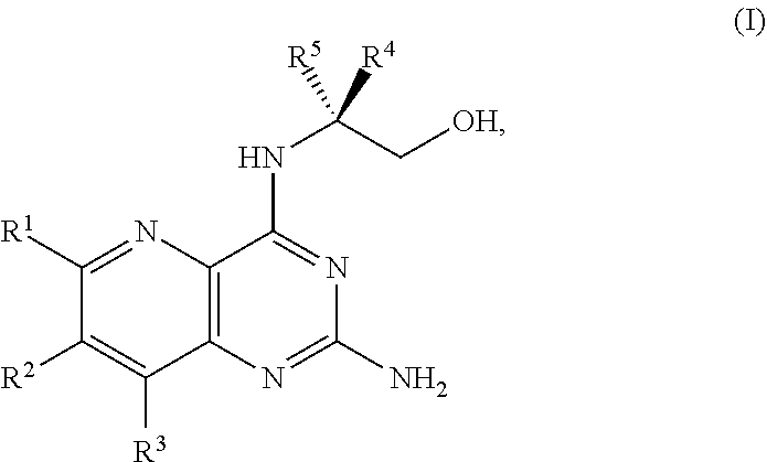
C12=C(N=C(N)N=C1NC(C[OH])([R4])[R5])C([R3])=C([R2])C([R1])=N2
